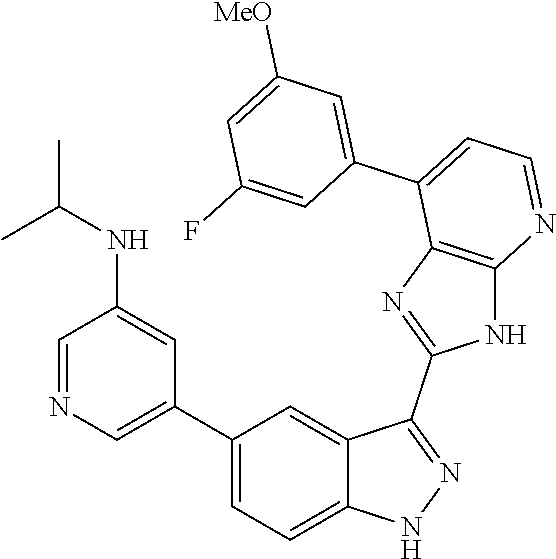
C1=NC=C(C2=CC=C3C(=C2)C(C2=NC4=C(N2)N=CC=C4C2=CC([MeO])=CC(F)=C2)=NN3)C=C1NC(C)C
